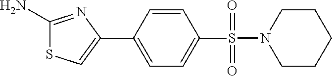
C1(N)=NC(C2=CC=C(S(=O)(=O)N3CCCCC3)C=C2)=CS1
